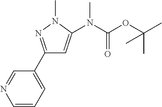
C1=CC=C(C2=NN(C)C(N(C(OC(C)(C)C)=O)C)=C2)C=N1
